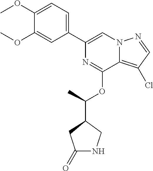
N1=C(OC(C)C2CNC(=O)C2)C2=C(Cl)C=NN2C=C1C1=CC=C(OC)C(OC)=C1
